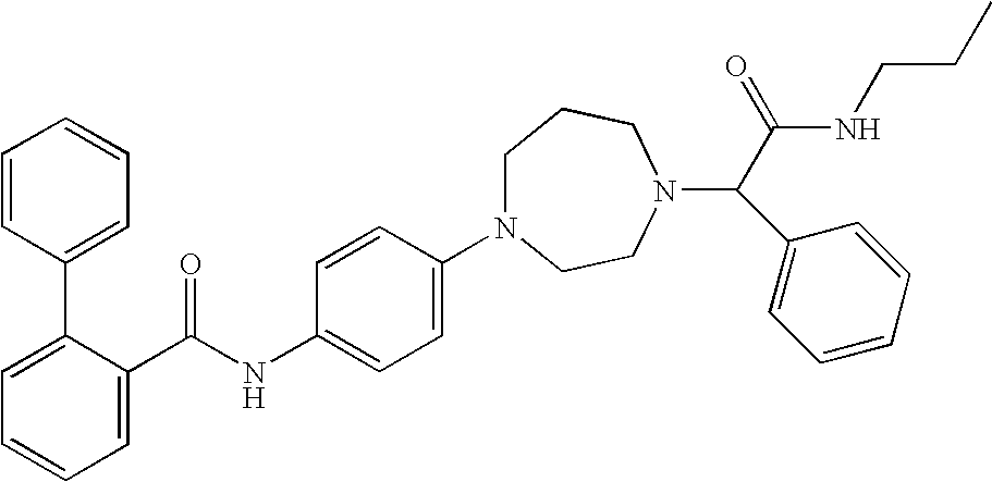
N1(C2=CC=C(NC(C3=CC=CC=C3C3=CC=CC=C3)=O)C=C2)CCCN(C(C(NCCC)=O)C2=CC=CC=C2)CC1
